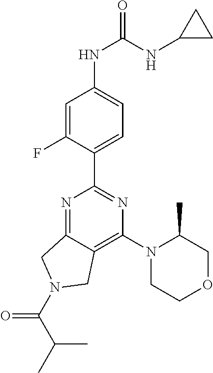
C1(C2=NC(N3CCOCC3C)=C3C(=N2)CN(C(C(C)C)=O)C3)=CC=C(NC(=O)NC2CC2)C=C1F
